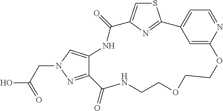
S1C=C2N=C1C1=CC=NC(=C1)OCCOCCNC(=O)C1=NN(CC(=O)O)C=C1NC2=O
